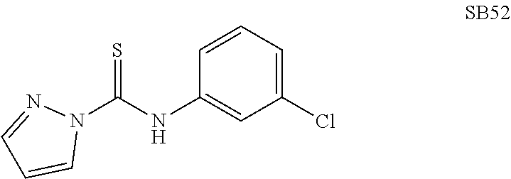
N1(C(NC2=CC(Cl)=CC=C2)=S)N=CC=C1
